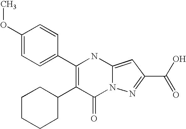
C1(=O)N2C(=CC(C(O)=O)=N2)NC(C2=CC=C(OC)C=C2)=C1C1CCCCC1
